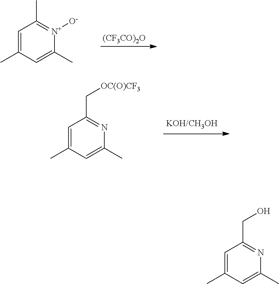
C1=C(C)C=C(C)[N+]([O-])=C1C.[(CF3CO)2O].C1=C(C)C=C(C)N=C1C[OC(O)CF3].C1=C(C)C=C(C)N=C1CO
